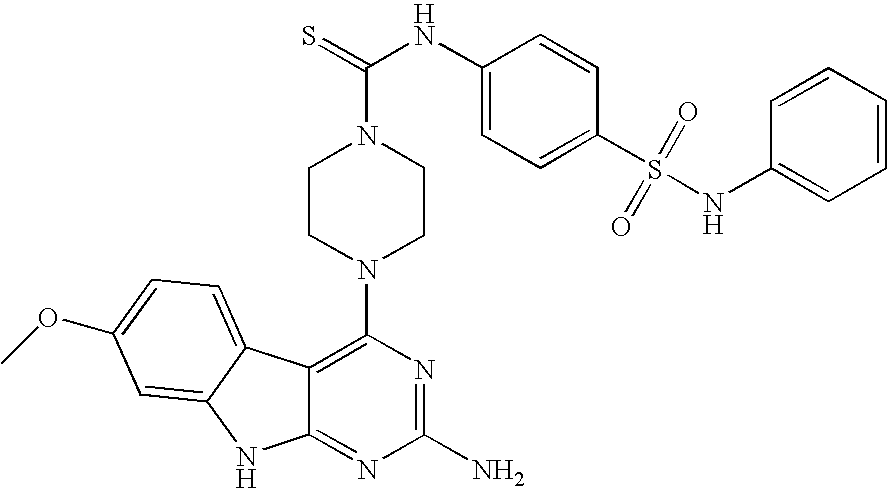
C12=C(N3CCN(C(NC4=CC=C(S(=O)(NC5=CC=CC=C5)=O)C=C4)=S)CC3)N=C(N)N=C1NC1=CC(OC)=CC=C21
